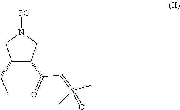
C1(CC)C(C(=O)C=S(C)(=O)C)CN([PG])C1
